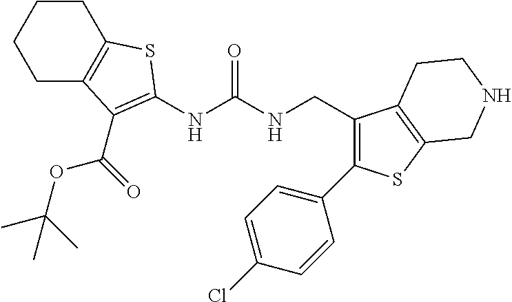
C1C2=C(CCC1)SC(NC(NCC1=C(C3=CC=C(Cl)C=C3)SC3=C1CCNC3)=O)=C2C(OC(C)(C)C)=O
